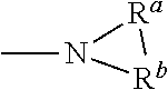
N1(C)[Rb][Ra]1
